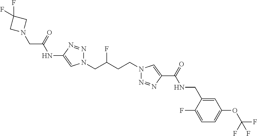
C1(NC(CN2CC(F)(F)C2)=O)=CN(CC(CCN2N=NC(C(=O)NCC3=CC(OC(F)(F)F)=CC=C3F)=C2)F)N=N1
